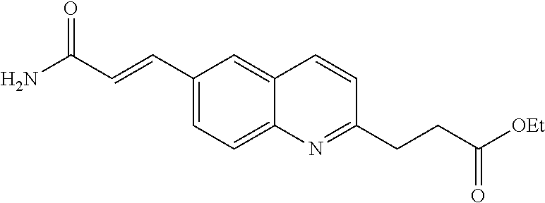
C1(C=CC(N)=O)=CC=C2C(=C1)C=CC(CCC([OEt])=O)=N2
